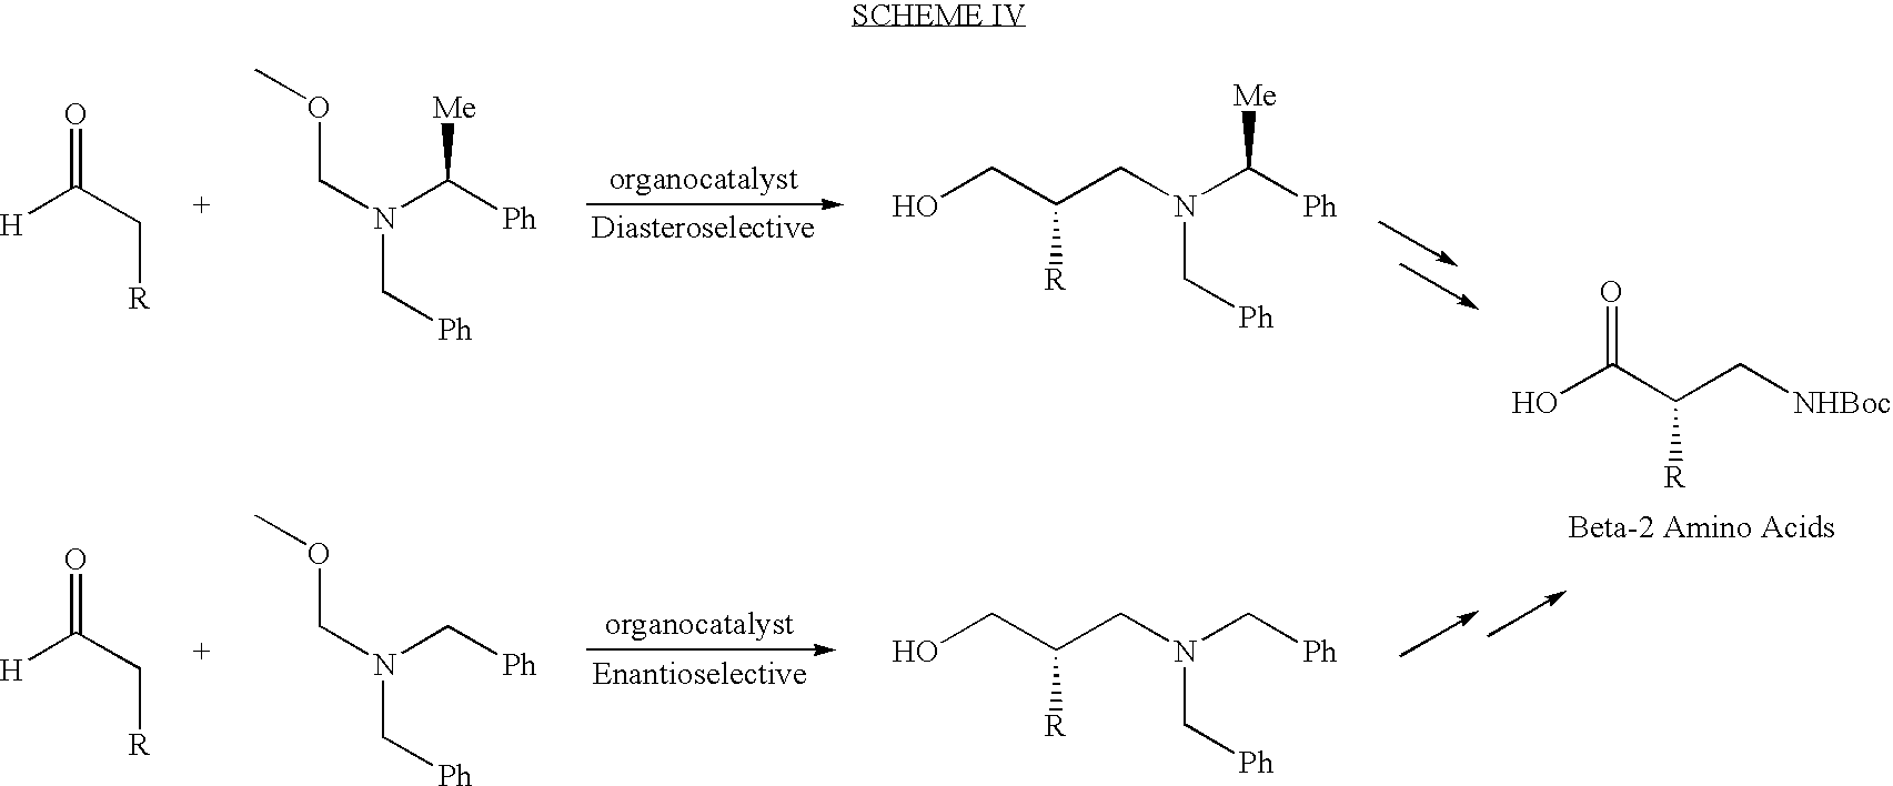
OC(C(C[NHBoc])[R])=O.[H]C(C[R])=O.O(CN(C([Ph])[Me])C[Ph])C.OCC(CN(C([Ph])[Me])C[Ph])[R].[H]C(C[R])=O.O(CN(C[Ph])C[Ph])C.OCC(CN(C[Ph])C[Ph])[R]
